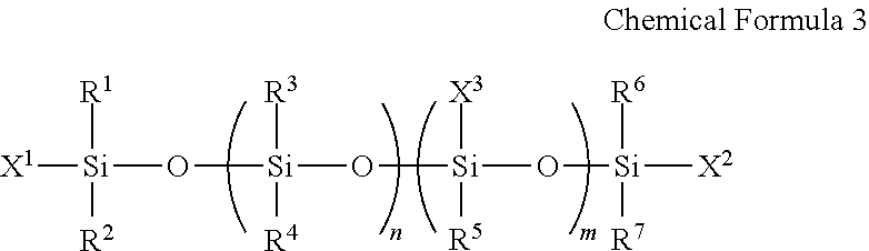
[X1][Si](O[Si](O[Si](O[Si]([R7])([R6])[X2])([R5])[X3])([R4])[R3])([R1])[R2]
